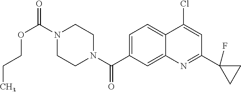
N1(C(OCCC)=O)CCN(C(=O)C2=CC=C3C(=C2)N=C(C2(F)CC2)C=C3Cl)CC1
